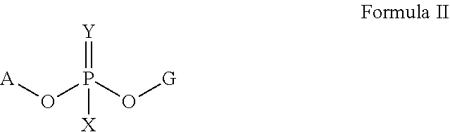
[A]OP(O[G])(=[Y])[X]
